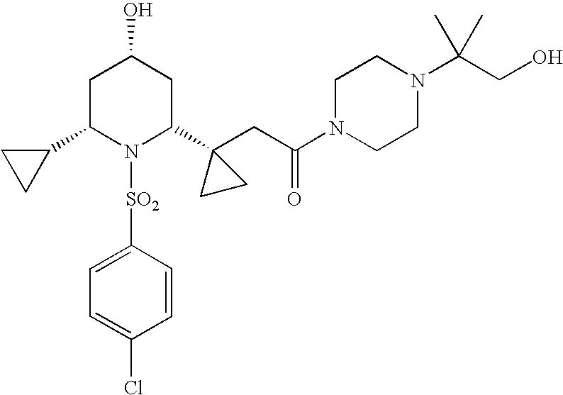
C1(C2N([SO2]C3=CC=C(Cl)C=C3)C(C3(CC(N4CCN(C(CO)(C)C)CC4)=O)CC3)CC(O)C2)CC1
